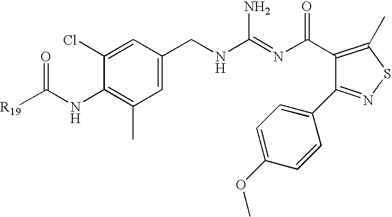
C1=C(Cl)C(NC(=O)[R19])=C(C)C=C1CNC(=NC(=O)C1=C(C)SN=C1C1=CC=C(OC)C=C1)N
